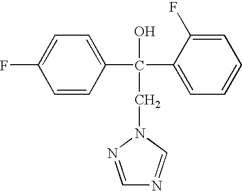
C1=C(C(C2=CC=CC=C2F)(O)CN2C=NC=N2)C=CC(F)=C1
